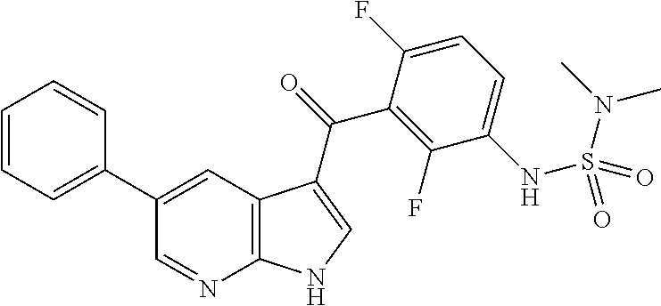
C12=C(C=C(C3=CC=CC=C3)C=N1)C(C(=O)C1=C(F)C(NS(N(C)C)(=O)=O)=CC=C1F)=CN2
